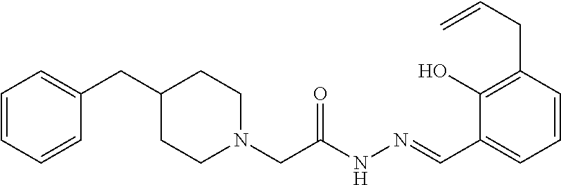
C1=CC=CC(CC2CCN(CC(NN=CC3=CC=CC(CC=C)=C3O)=O)CC2)=C1
